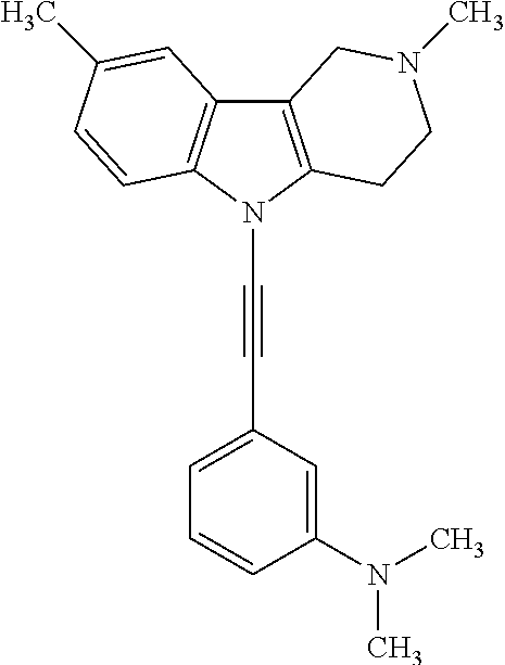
C12=C(N(C#CC3=CC=CC(N(C)C)=C3)C3=C1C=C(C)C=C3)CCN(C)C2
